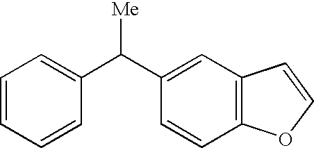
C1=CC=CC(C(C2=CC3=C(C=C2)OC=C3)[Me])=C1
